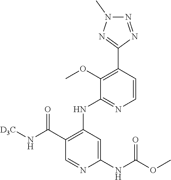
N1=NC(C2=C(OC)C(NC3=C(C(N[D3C])=O)C=NC(NC(OC)=O)=C3)=NC=C2)=NN1C
